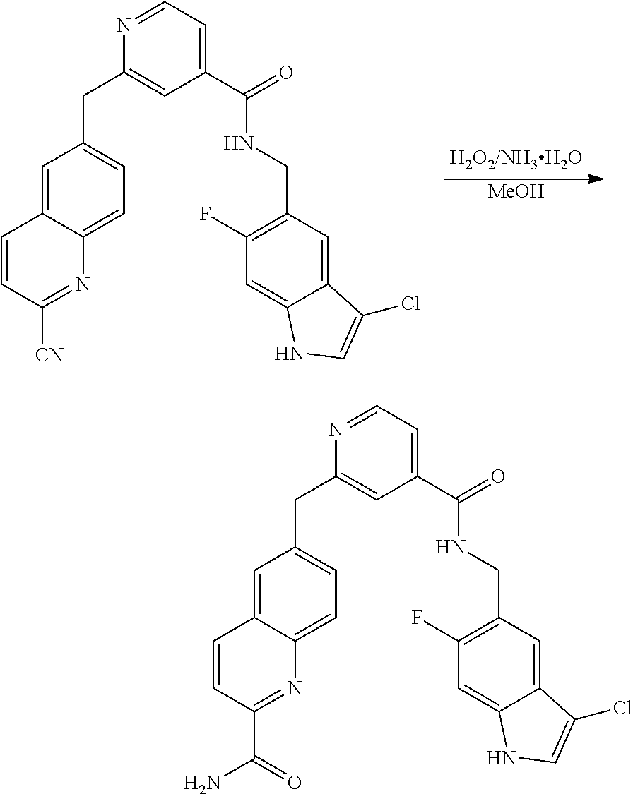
[MeOH].C1=NC(CC2=CC=C3C(=C2)C=CC([CN])=N3)=CC(C(NCC2=C(F)C=C3C(=C2)C(Cl)=CN3)=O)=C1.C1=NC(CC2=CC=C3C(=C2)C=CC(C(N)=O)=N3)=CC(C(NCC2=C(F)C=C3C(=C2)C(Cl)=CN3)=O)=C1
